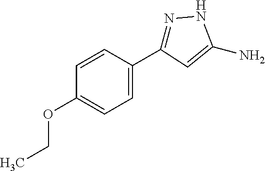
CCOC1=CC=C(C2=NNC(N)=C2)C=C1.[H]
